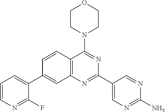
C1=CN=C(F)C(C2=CC3=C(C=C2)C(N2CCOCC2)=NC(C2=CN=C(N)N=C2)=N3)=C1
